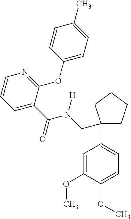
O(C1=CC=C(C2(CN(C(=O)C3=CC=CN=C3OC3=CC=C(C)C=C3)[H])CCCC2)C=C1OC)C
